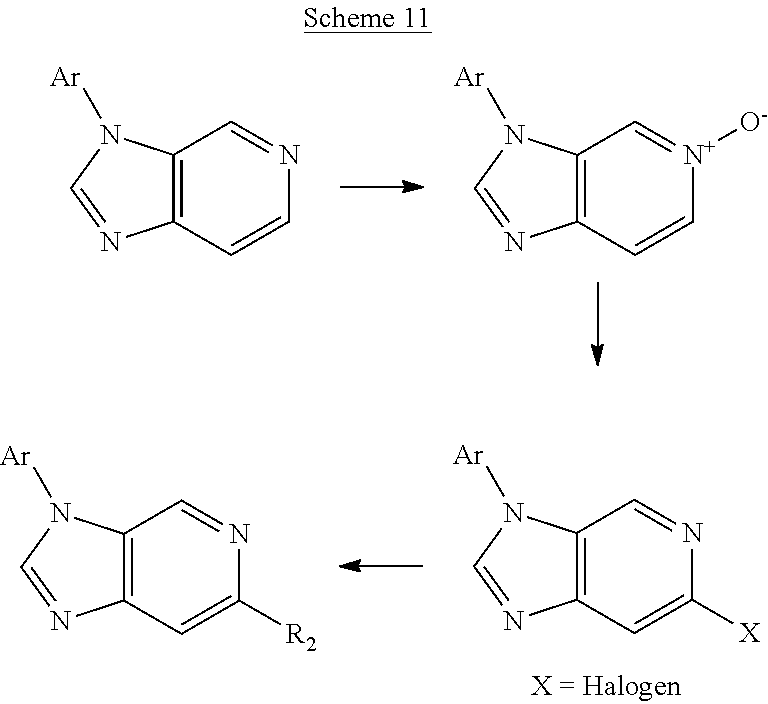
C12=C(C=CN=C1)N=CN2[Ar].C12=C(C=C[N+]([O-])=C1)N=CN2[Ar].C12=C(C=C([X])N=C1)N=CN2[Ar].C12=C(C=C([R2])N=C1)N=CN2[Ar]
